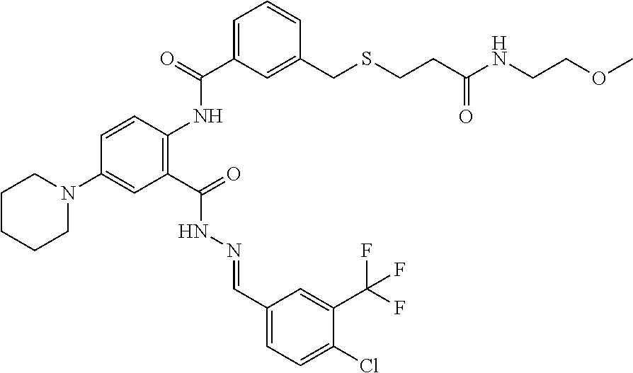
C1=CC(NC(C2=CC=CC(CSCCC(NCCOC)=O)=C2)=O)=C(C(=O)NN=CC2=CC=C(Cl)C(C(F)(F)F)=C2)C=C1N1CCCCC1
